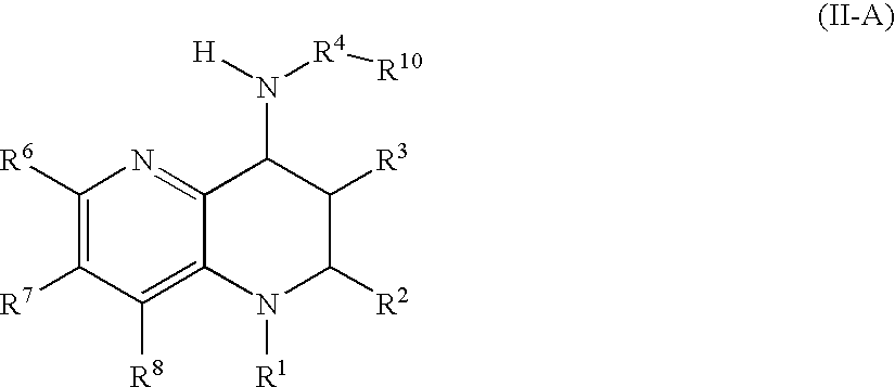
C1([R6])=C([R7])C([R8])=C2C(=N1)C(N([H])[R4][R10])C([R3])C([R2])N2[R1]
